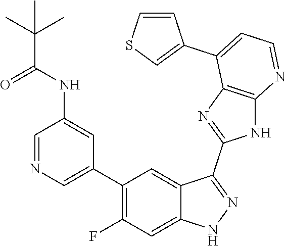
C1=NC=C(C2=C(F)C=C3C(=C2)C(C2=NC4=C(N2)N=CC=C4C2=CSC=C2)=NN3)C=C1NC(C(C)(C)C)=O
